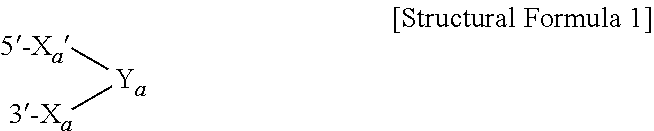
[Ya]([5-Xa])[3-Xa]
